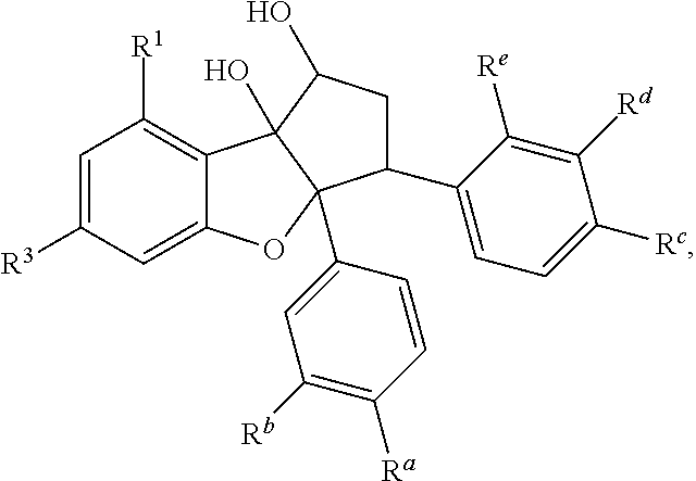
C1=C([R3])C=C2C(=C1[R1])C1(O)C(C3=CC([Rb])=C([Ra])C=C3)(O2)C(C2=CC=C([Rc])C([Rd])=C2[Re])CC1O
